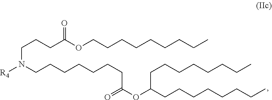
C(CCC(OCCCCCCCCC)=O)N([R4])CCCCCCCC(OC(CCCCCCCC)CCCCCCCC)=O
